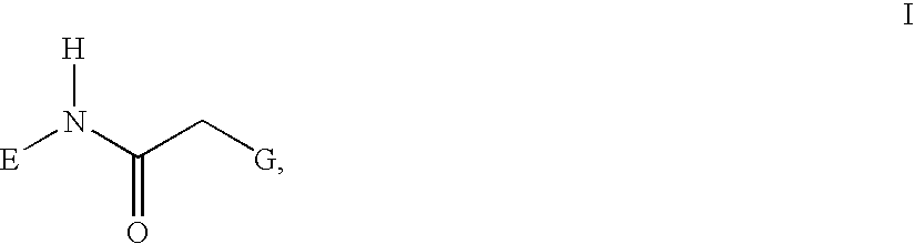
[H]N(C(C[G])=O)[E]
